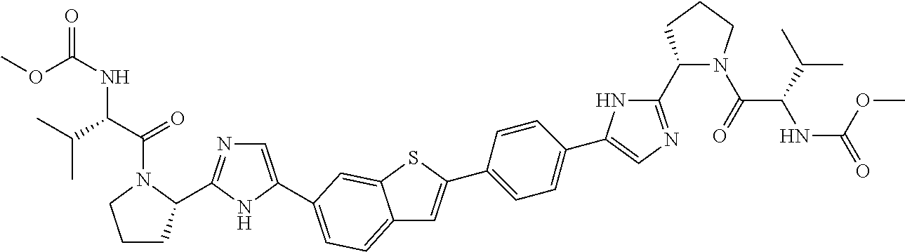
C1CC(C2=NC=C(C3=CC=C4C=C(C5=CC=C(C6=CN=C(C7N(C(C(NC(OC)=O)C(C)C)=O)CCC7)N6)C=C5)SC4=C3)N2)N(C(=O)C(NC(OC)=O)C(C)C)C1
